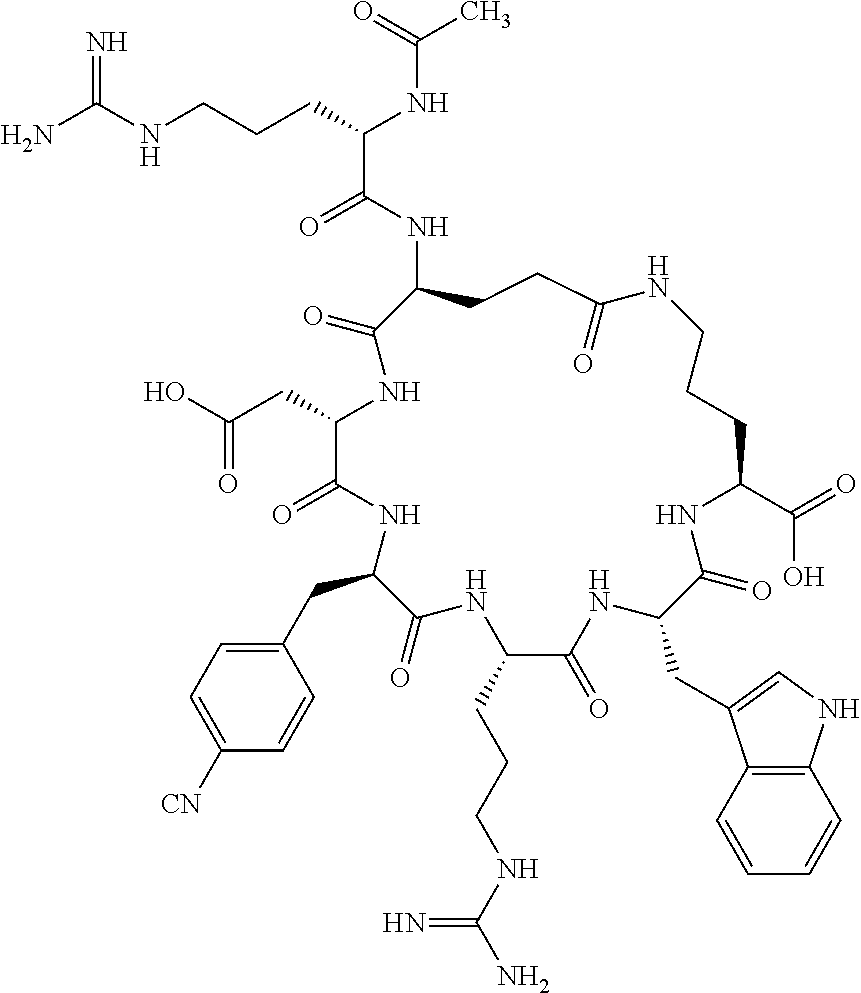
NC(NCCCC(NC(C)=O)C(=O)NC1CCC(=O)NCCCC(C(=O)O)NC(=O)C(CC2=CNC3=C2C=CC=C3)NC(=O)C(CCCNC(N)=N)NC(=O)C(CC2=CC=C([CN])C=C2)NC(=O)C(CC(O)=O)NC1=O)=N
